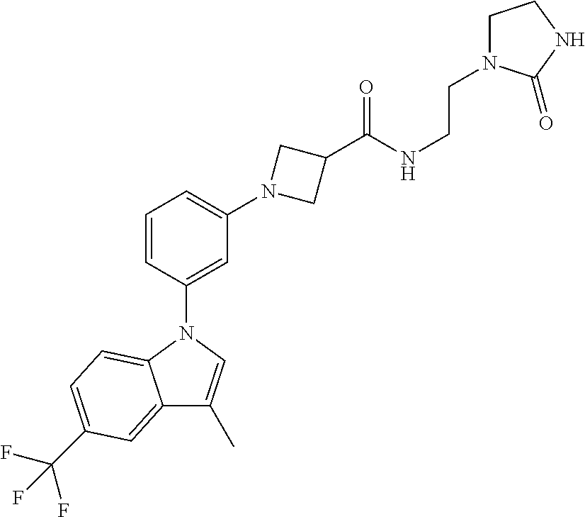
C1=CC(N2C3=CC=C(C(F)(F)F)C=C3C(C)=C2)=CC(N2CC(C(NCCN3CCNC3=O)=O)C2)=C1
